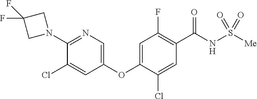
C1(N2CC(F)(F)C2)=NC=C(OC2=CC(F)=C(C(NS([Me])(=O)=O)=O)C=C2Cl)C=C1Cl
